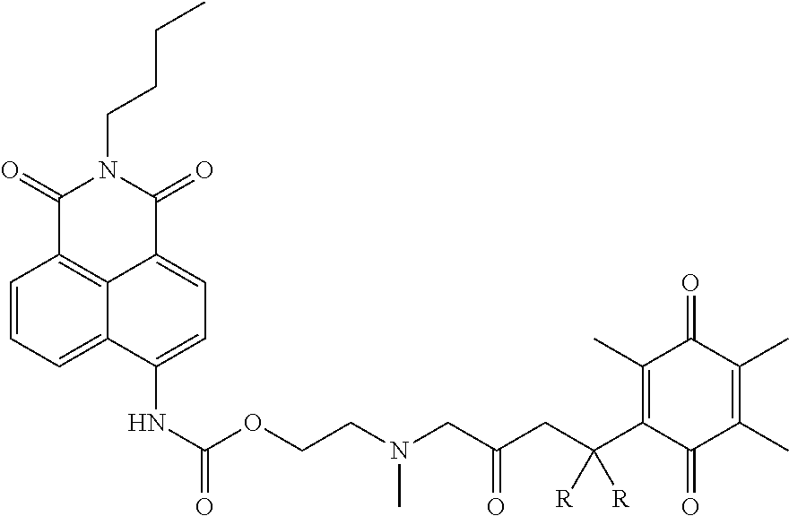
C1(=O)C2=C3C(=CC=C(NC(=O)OCCN(CC(CC(C4=C(C)C(=O)C(C)=C(C)C4=O)([R])[R])=O)C)C3=CC=C2)C(=O)N1CCCC
